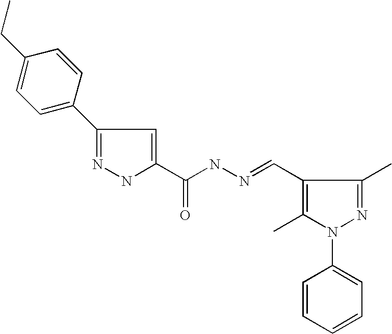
N1=C(C2=CC=C(CC)C=C2)C=C(C(NN=CC2=C(C)N(C3=CC=CC=C3)N=C2C)=O)N1
